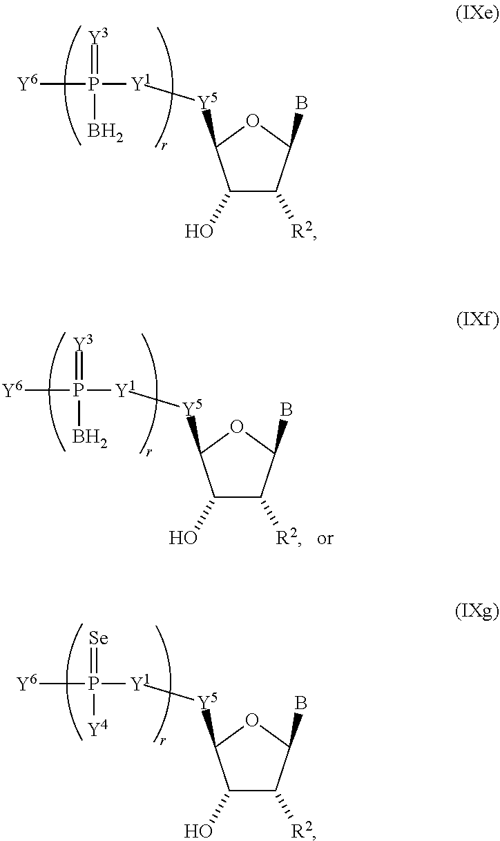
C1(O)C([R2])C(B)OC1[Y5][Y1]P([Y6])(=[Y3])B.C1(O)C([R2])C(B)OC1[Y5][Y1]P([Y6])(=[Y3])B.C1(O)C([R2])C(B)OC1[Y5][Y1]P([Y6])(=[Se])[Y4]
